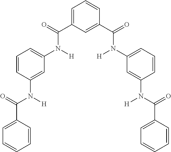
C1=C(C(=O)N([H])C2=CC=CC(N([H])C(=O)C3=CC=CC=C3)=C2)C=C(C(=O)N(C2=CC=CC(N(C(=O)C3=CC=CC=C3)[H])=C2)[H])C=C1
